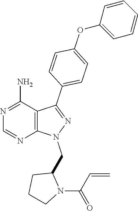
N1=C(N)C2=C(N=C1)N(CC1CCCN1C(=O)C=C)N=C2C1=CC=C(OC2=CC=CC=C2)C=C1
